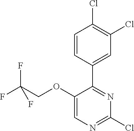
C1(OCC(F)(F)F)=CN=C(Cl)N=C1C1=CC(Cl)=C(Cl)C=C1
